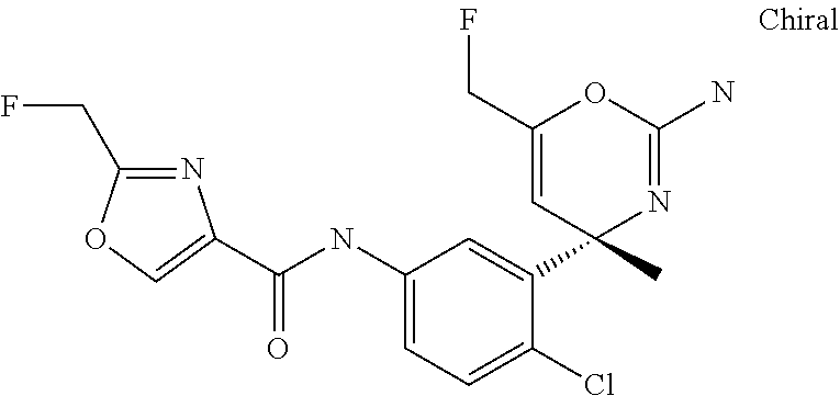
C(NC1=CC=C(Cl)C(C2(C)N=C(N)OC(CF)=C2)=C1)(=O)C1=COC(CF)=N1
